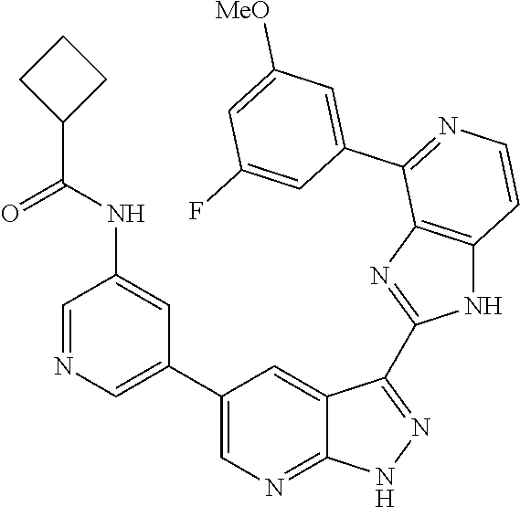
C1=NC=C(C2=CN=C3C(=C2)C(C2=NC4=C(N2)C=CN=C4C2=CC([MeO])=CC(F)=C2)=NN3)C=C1NC(C1CCC1)=O
